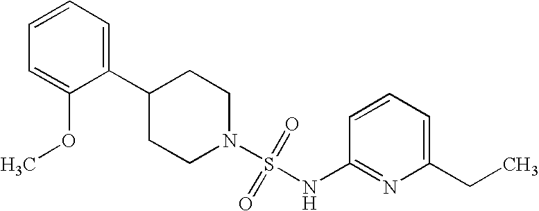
C1(C2=CC=CC=C2OC)CCN(S(=O)(=O)NC2=NC(CC)=CC=C2)CC1
